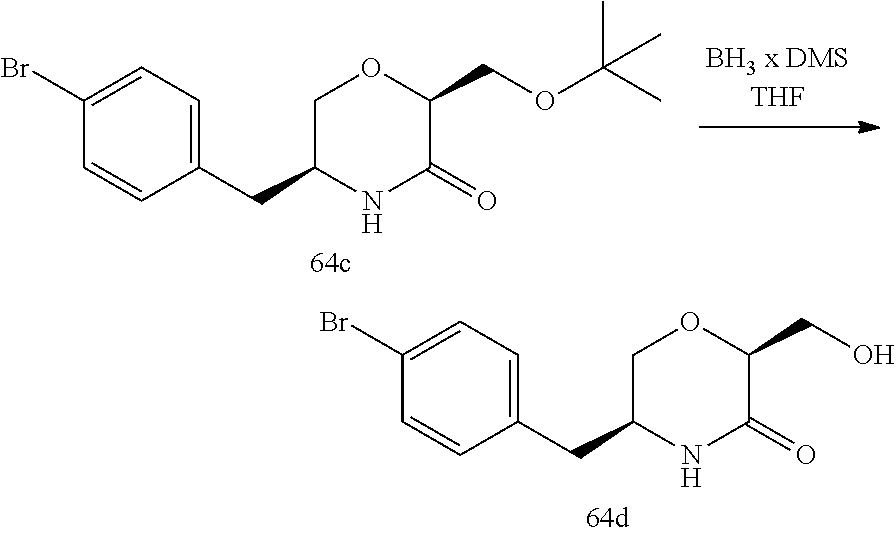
C1(CC2NC(=O)C(CO)OC2)=CC=C(Br)C=C1.C1(CC2NC(=O)C(COC(C)(C)C)OC2)=CC=C(Br)C=C1
